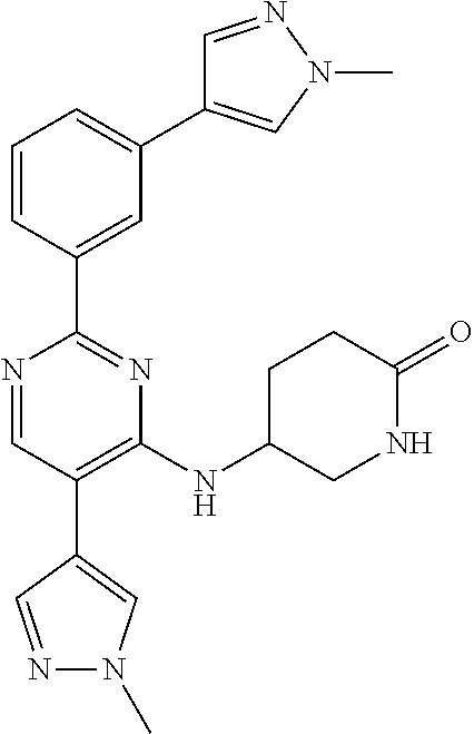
C1=C(C2=NC(NC3CNC(=O)CC3)=C(C3=CN(C)N=C3)C=N2)C=CC=C1C1=CN(C)N=C1
